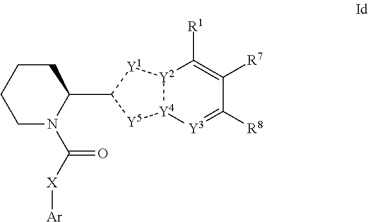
C1(C2[Y5][Y4]3[Y2]([Y1]2)C([R1])=C([R7])C([R8])=[Y3]3)CCCCN1C([X][Ar])=O
